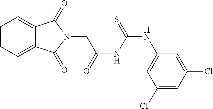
C1=CC=C2C(=C1)C(=O)N(CC(=O)NC(=S)NC1=CC(Cl)=CC(Cl)=C1)C2=O
